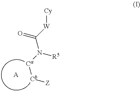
[Ca]([Cb][Z])N(C([W][Cy])=O)[R5].[A]
